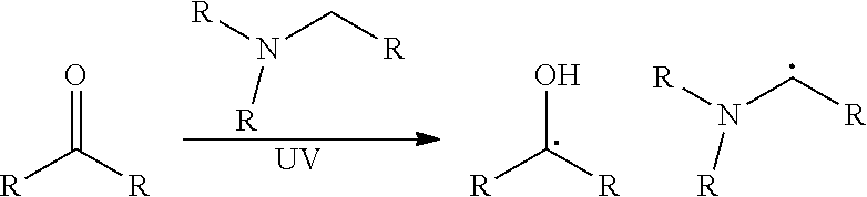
[R]CN([R])[R].[UV].O=C([R])[R].OC([R])[R].[R]CN([R])[R]
